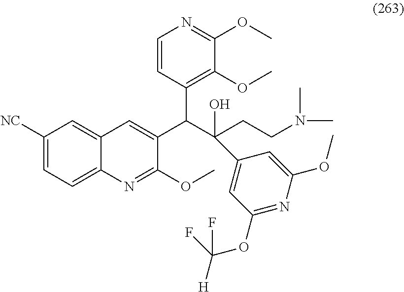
C1([NC])=CC=C2C(=C1)C=C(C(C(CCN(C)C)(O)C1=CC(OC([H])(F)F)=NC(OC)=C1)C1=C(OC)C(OC)=NC=C1)C(OC)=N2
